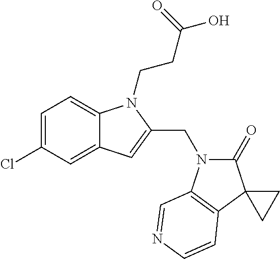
C1=C(Cl)C=C2C(=C1)N(CCC(=O)O)C(CN1C(=O)C3(C4=C1C=NC=C4)CC3)=C2
